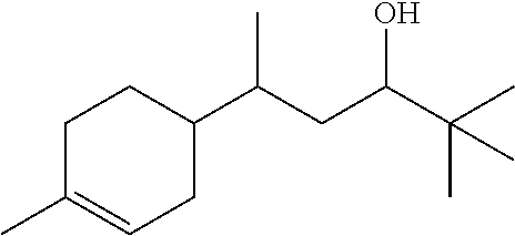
C1C(C)=CCC(C(CC(C(C)(C)C)O)C)C1
